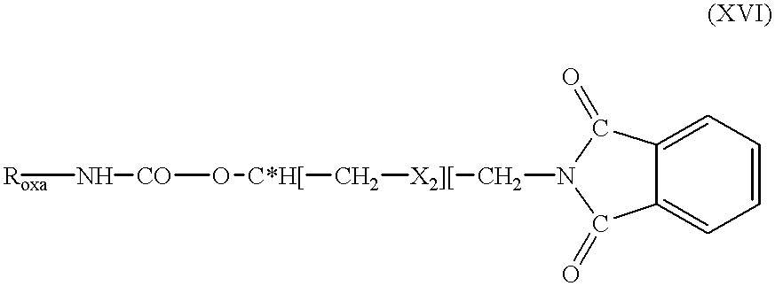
C12=CC=CC=C1C(=O)N(C[X2][]C[C*H[]O[CO]N[Roxa])C2=O
